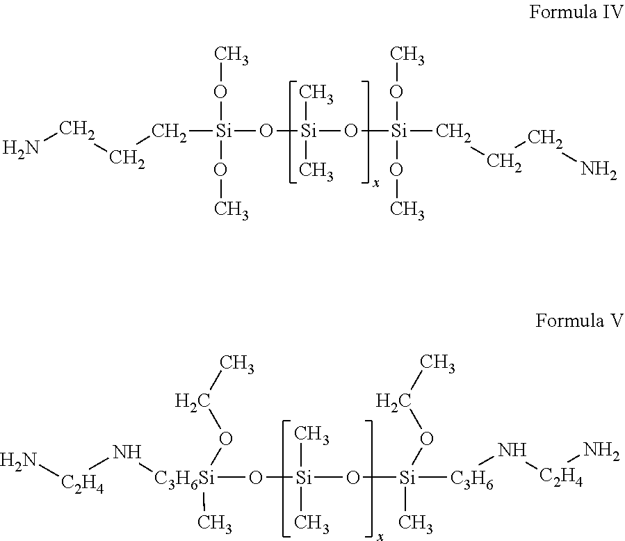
C([Si](O[Si](O[Si](CCCN)(OC)OC)(C)C)(OC)OC)CCN.O([Si](O[Si](C)(OCC)[C3H6]N[C2H4]N)(C)C)[C3H6Si](C)(OCC)N[C2H4]N
